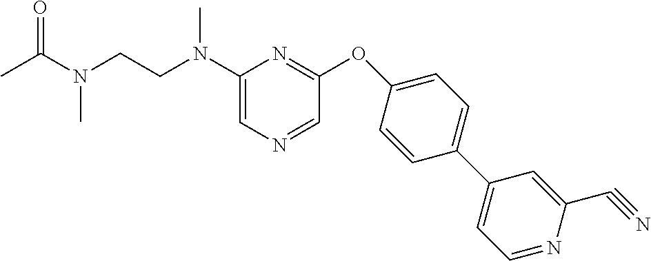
N(C1=CN=CC(OC2=CC=C(C3=CC=NC(C#N)=C3)C=C2)=N1)(CCN(C(=O)C)C)C
